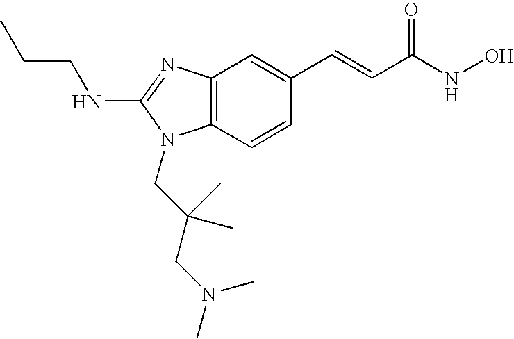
C12=C(C=CC(C=CC(NO)=O)=C1)N(CC(CN(C)C)(C)C)C(NCCC)=N2
